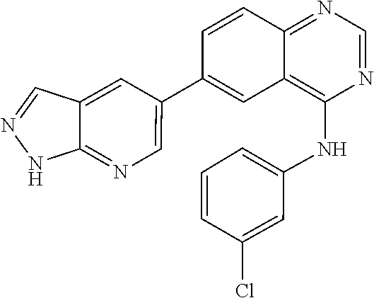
C12=CC(C3=CC4=C(NC5=CC=CC(Cl)=C5)N=CN=C4C=C3)=CN=C1NN=C2
